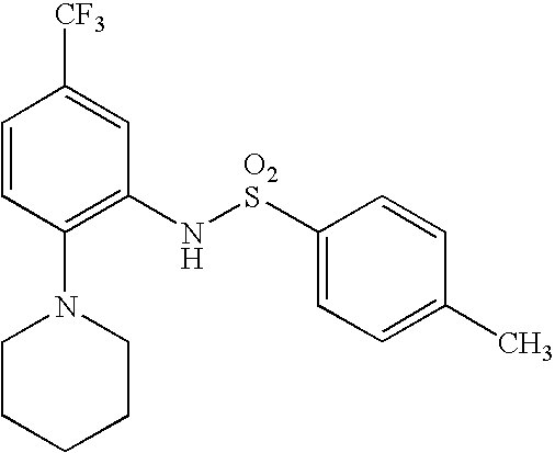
C1=CC(N2CCCCC2)=C(N[O2S]C2=CC=C(C)C=C2)C=C1[CF3]
